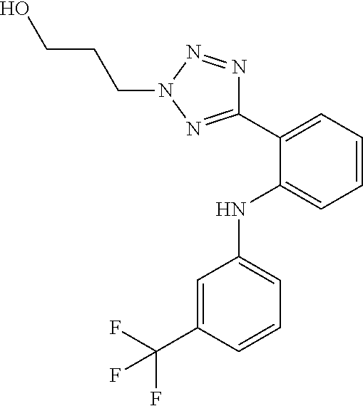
C1=C(C(F)(F)F)C=CC=C1NC1=CC=CC=C1C1=NN(CCCO)N=N1
